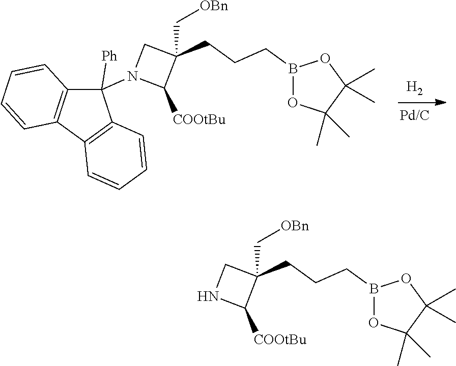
B1(CCCC2(C[OBn])CN(C3([Ph])C4=C(C5=C3C=CC=C5)C=CC=C4)C2[COOtBu])OC(C)(C)C(C)(C)O1.[H2].[Pd/C].B1(CCCC2(C[OBn])CNC2[COOtBu])OC(C)(C)C(C)(C)O1
